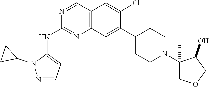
C1=NN(C2CC2)C(NC2=NC3=C(C=N2)C=C(Cl)C(C2CCN(C4(C)COCC4O)CC2)=C3)=C1
